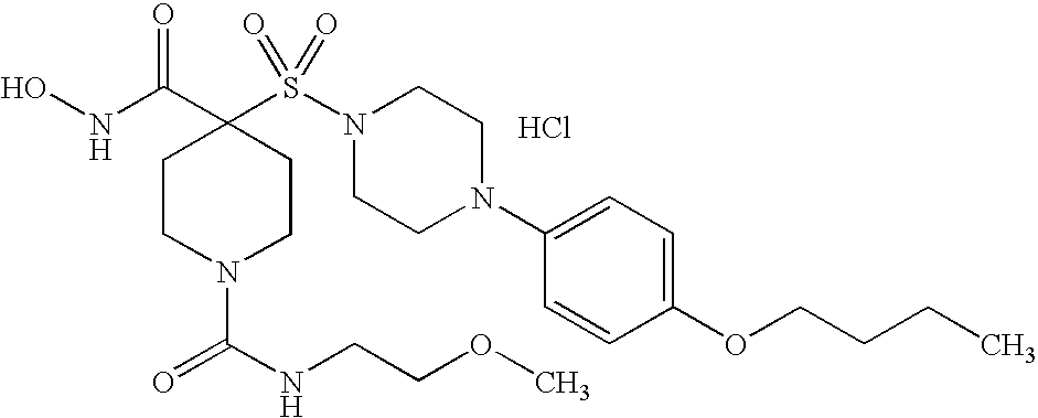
ONC(C1(S(N2CCN(C3=CC=C(OCCCC)C=C3)CC2)(=O)=O)CCN(C(NCCOC)=O)CC1)=O.Cl
